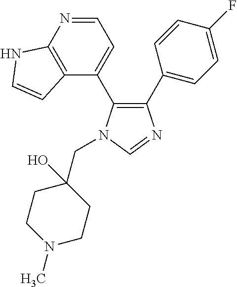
C1(C2=CC=C(F)C=C2)=C(C2=CC=NC3=C2C=CN3)N(CC2(O)CCN(C)CC2)C=N1
